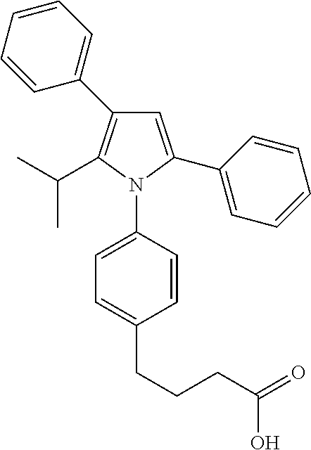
C1=C(C2=CC=CC=C2)N(C2=CC=C(CCCC(=O)O)C=C2)C(C(C)C)=C1C1=CC=CC=C1
